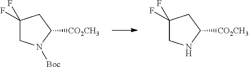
C1(F)(F)CN([Boc])C([CO2CH3])C1.C1(F)(F)CNC([CO2CH3])C1
